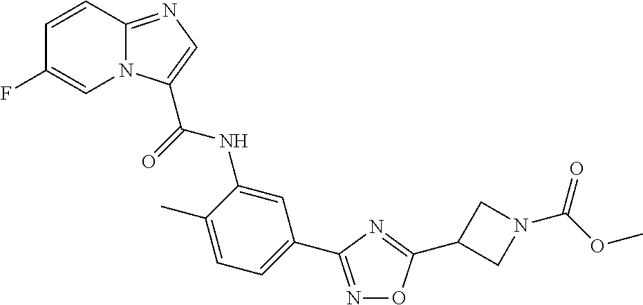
C1=CC2=NC=C(C(=O)NC3=CC(C4=NOC(C5CN(C(OC)=O)C5)=N4)=CC=C3C)N2C=C1F
